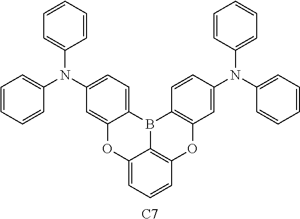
[C7].C1=CC=CC=C1N(C1=CC=CC=C1)C1=CC2=C(C=C1)B1C3=C(O2)C=CC=C3OC2=CC(N(C3=CC=CC=C3)C3=CC=CC=C3)=CC=C21
